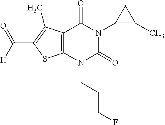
C12=C(N(CCCF)C(=O)N(C3C(C)C3)C1=O)SC(C([H])=O)=C2C
